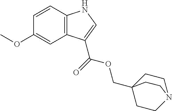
C1=CC2=C(C=C1OC)C(C(=O)OCC13CCN(CC1)CC3)=CN2
